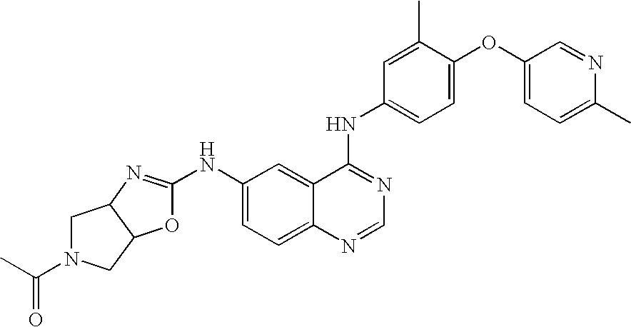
C1C2C(CN1C(=O)C)OC(NC1=CC=C3C(=C1)C(NC1=CC=C(OC4=CC=C(C)N=C4)C(C)=C1)=NC=N3)=N2
